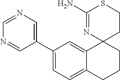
C1(C2=CN=CN=C2)=CC=C2C(=C1)C1(CCC2)CCSC(N)=N1
